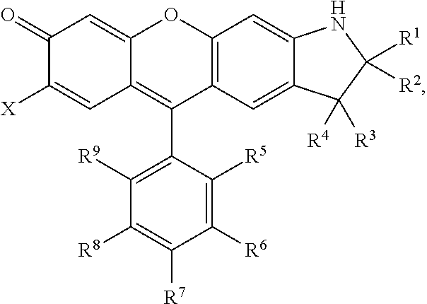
C12=C(C=C3C(=C1)NC([R1])([R2])C3([R4])[R3])C(C1=C([R9])C([R8])=C([R7])C([R6])=C1[R5])=C1C(=CC(=O)C([X])=C1)O2
